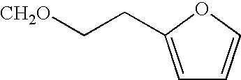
C(C[CH2O])C1=CC=CO1
